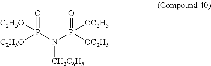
O=P(N(P([OC2H5])(=O)[OC2H5])[CH2C6H5])([C2H5O])[C2H5O]
